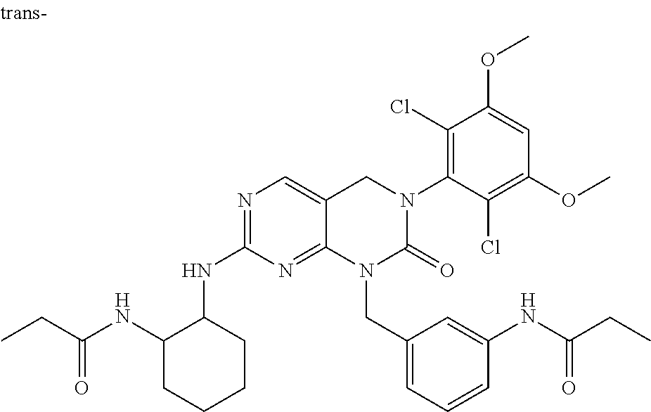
N1=C(NC2C(NC(CC)=O)CCCC2)N=C2C(=C1)CN(C1=C(Cl)C(OC)=CC(OC)=C1Cl)C(=O)N2CC1=CC=CC(NC(CC)=O)=C1
